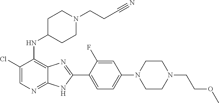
ClC1=CN=C2C(=C1NC1CCN(CCC#N)CC1)N=C(C1=CC=C(N3CCN(CCOC)CC3)C=C1F)N2
